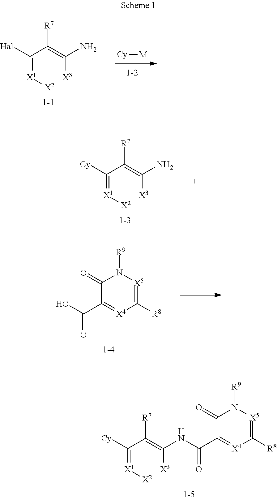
C(=[X1][X2])(C(=C([X3])N)[R7])[Hal].[Cy][M].C(=[X1][X2])(C(=C([X3])N)[R7])[Cy].C(=[X1][X2])(C(=C([X3])NC(C1=[X4]C([R8])=[X5]N([R9])C1=O)=O)[R7])[Cy].C1(=O)C(C(O)=O)=[X4]C([R8])=[X5]N1[R9]
